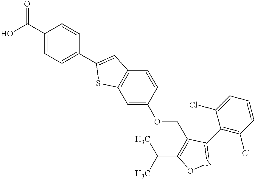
C1(C(O)=O)=CC=C(C2=CC3=C(C=C(OCC4=C(C(C)C)ON=C4C4=C(Cl)C=CC=C4Cl)C=C3)S2)C=C1
